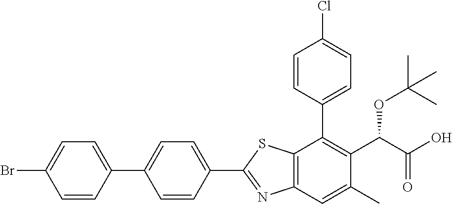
C1(C2=NC3=C(S2)C(C2=CC=C(Cl)C=C2)=C(C(OC(C)(C)C)C(=O)O)C(C)=C3)=CC=C(C2=CC=C(Br)C=C2)C=C1
